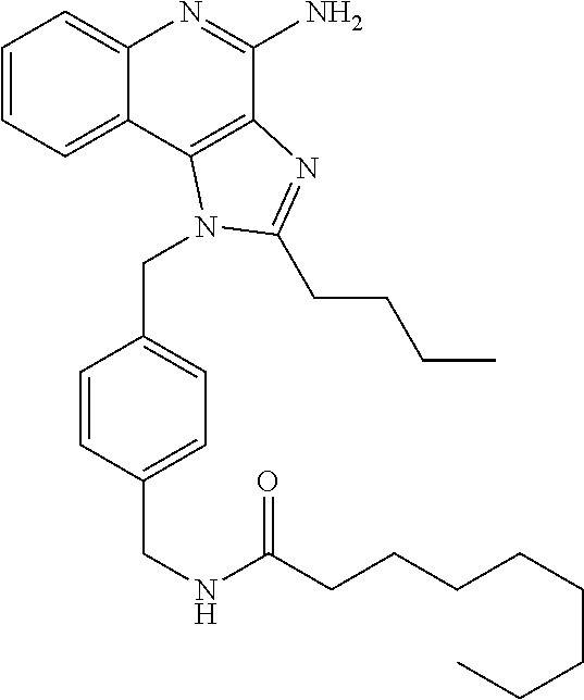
C1=CC=C2C(=C1)N=C(N)C1=C2N(CC2=CC=C(CNC(CCCCCCCC)=O)C=C2)C(CCCC)=N1
